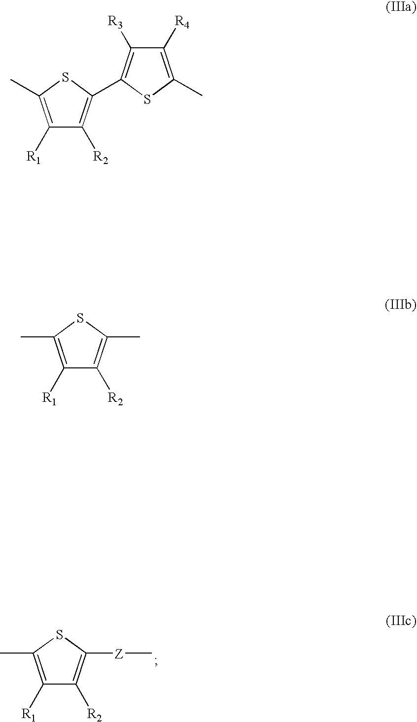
C1([R1])=C(C)SC([Z]C)=C1[R2].C1([R1])=C(C)SC(C2=C([R3])C([R4])=C(C)S2)=C1[R2].C1([R1])=C(C)SC(C)=C1[R2]
